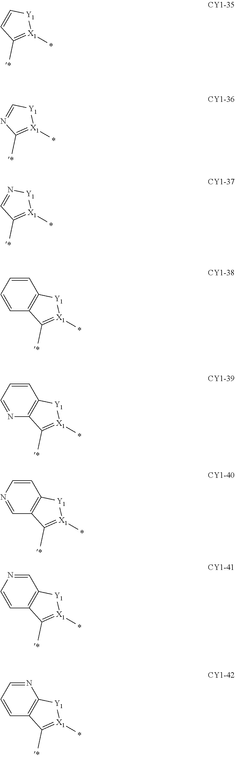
C1=C[Y1][X1](C)=C1C.N1=C[Y1][X1](C)=C1C.C1=N[Y1][X1](C)=C1C.C12=C([Y1][X1](C)=C1C)C=CC=C2.C12=C([Y1][X1](C)=C1C)C=CC=N2.C12=C([Y1][X1](C)=C1C)C=CN=C2.C12=C([Y1][X1](C)=C1C)C=NC=C2.C12=C([Y1][X1](C)=C1C)N=CC=C2
